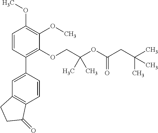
C1=CC(C2=CC3=C(C=C2)C(=O)CC3)=C(OCC(OC(CC(C)(C)C)=O)(C)C)C(OC)=C1OC
